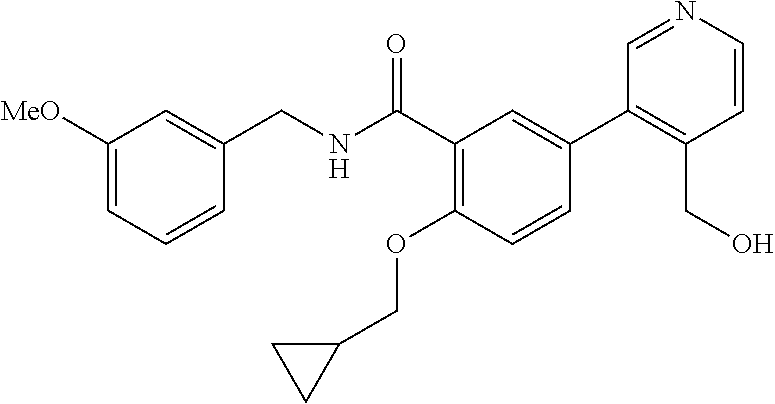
C1=CC=C([MeO])C=C1CNC(C1=C(OCC2CC2)C=CC(C2=C(CO)C=CN=C2)=C1)=O
